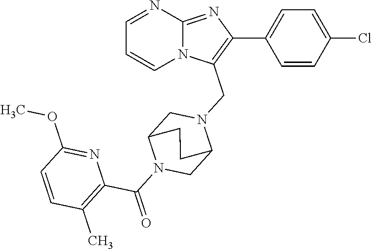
C1=CC(Cl)=CC=C1C1=C(CN2CC3N(C(C4=C(C)C=CC(OC)=N4)=O)CC2CC3)N2C(=N1)N=CC=C2
